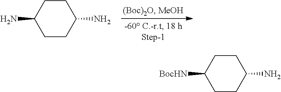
C1CC(N)CCC1N.C1CC(N)CCC1[BocHN]
